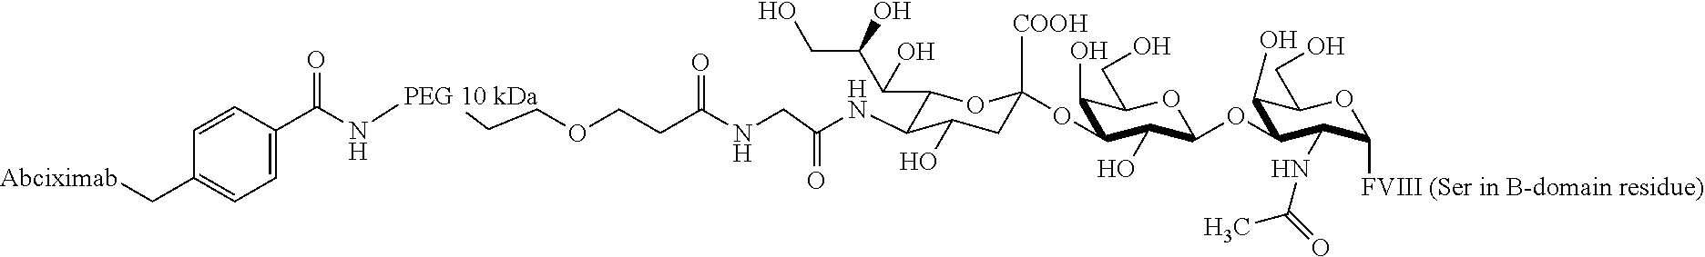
C(N[PEG 10 kDa]CCOCCC(NCC(NC1C(C(C(CO)O)O)OC(OC2C(O)C(CO)OC(OC3C(O)C(CO)OC([FVIII (Ser in B-domain residue)])C3NC(=O)C)C2O)([COOH])CC1O)=O)=O)(C1=CC=C(C[Abciximab])C=C1)=O
